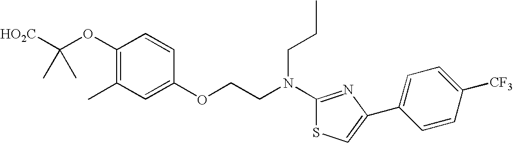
[HO2C]C(OC1=C(C)C=C(OCCN(C2=NC(C3=CC=C([CF3])C=C3)=CS2)CCC)C=C1)(C)C
